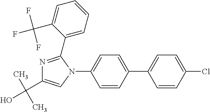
C1=CC(C2=CC=C(Cl)C=C2)=CC=C1N1C(C2=CC=CC=C2C(F)(F)F)=NC(C(C)(C)O)=C1
